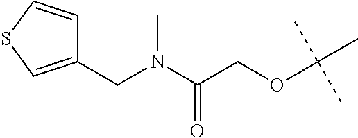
C1(CN(C(COC(C)(C)C)=O)C)=CSC=C1
